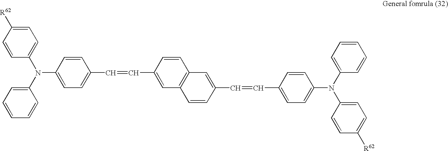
C1(N(C2=CC=C(C=CC3=CC4=C(C=C3)C=C(C=CC3=CC=C(N(C5=CC=C([R62])C=C5)C5=CC=CC=C5)C=C3)C=C4)C=C2)C2=CC=CC=C2)=CC=C([R62])C=C1
